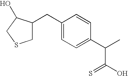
C1C(CC2=CC=C(C(C)C(O)=S)C=C2)C(O)CS1
